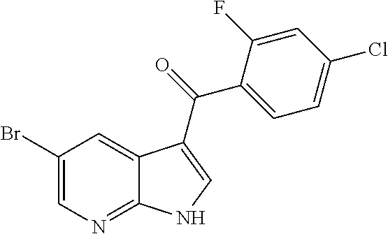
C1(Br)=CN=C2C(=C1)C(C(C1=CC=C(Cl)C=C1F)=O)=CN2
